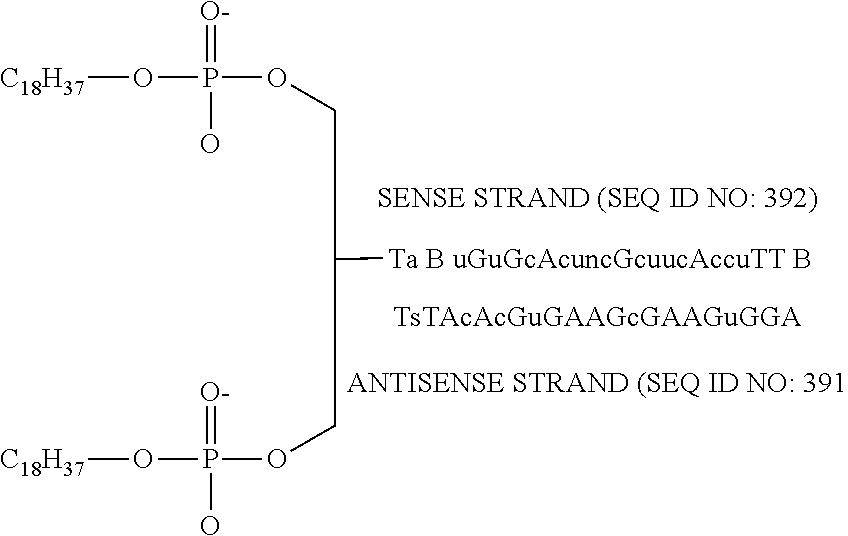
O(P(=[O-])(OCC(COP(O[C18H37])(=[O-])O)[Ta B uGuGcAcuncGcuucAccuTT B])O)[C18H37]
